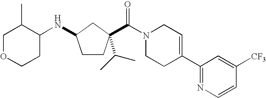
N(C1CCC(C(=O)N2CCC(C3=NC=CC([CF3])=C3)=CC2)(C(C)C)C1)C1C(C)COCC1
